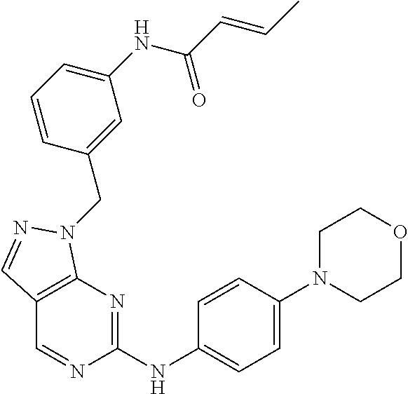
C1(NC2=NC3=C(C=N2)C=NN3CC2=CC(NC(C=CC)=O)=CC=C2)=CC=C(N2CCOCC2)C=C1
